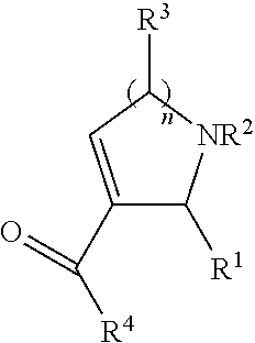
[R3]C1C=C(C([R4])=O)C([R1])[NR2]1
